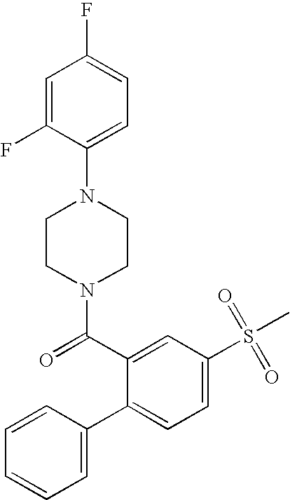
C1=CC=C(C2=CC=C(S(=O)(=O)C)C=C2C(N2CCN(C3=CC=C(F)C=C3F)CC2)=O)C=C1
